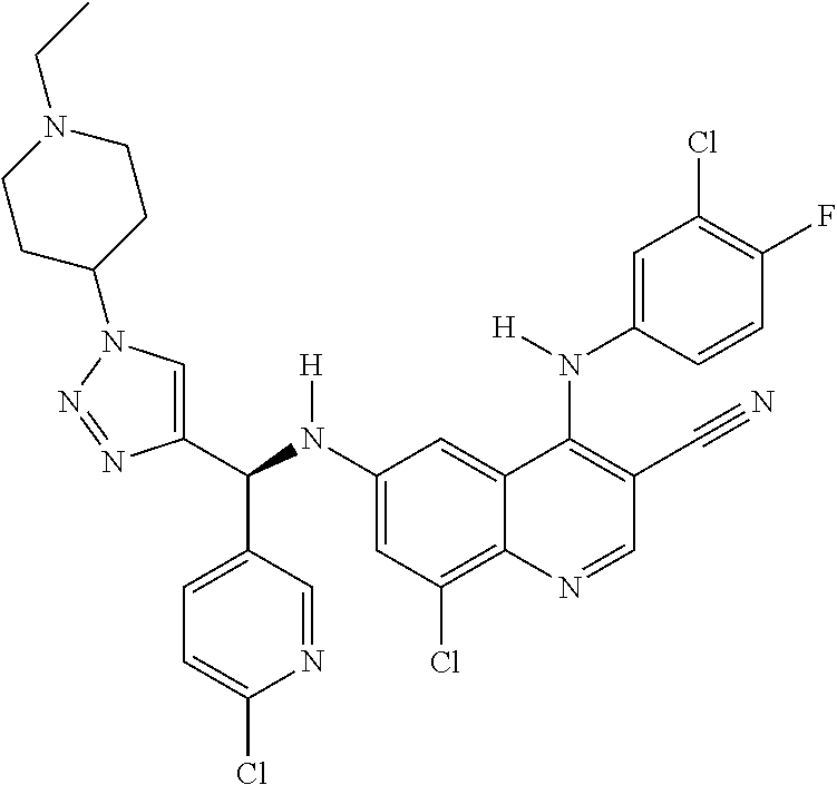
C1(N(C(C2=CN(C3CCN(CC)CC3)N=N2)C2=CC=C(Cl)N=C2)[H])=CC(Cl)=C2C(=C1)C(N(C1=CC(Cl)=C(F)C=C1)[H])=C(C#N)C=N2
